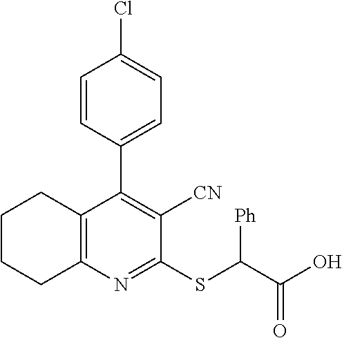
C12=C(C(C3=CC=C(Cl)C=C3)=C([CN])C(SC([Ph])C(O)=O)=N1)CCCC2
